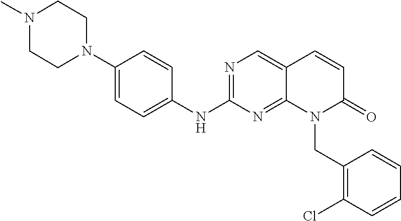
N1=C(NC2=CC=C(N3CCN(C)CC3)C=C2)N=C2C(=C1)C=CC(=O)N2CC1=C(Cl)C=CC=C1
